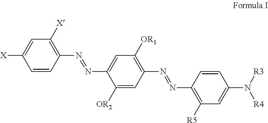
C1([X])=C(N=NC2=CC([OR1])=C(N=NC3=C([R5])C=C(N([R3])[R4])C=C3)C=C2[OR2])C=CC([X])=C1
